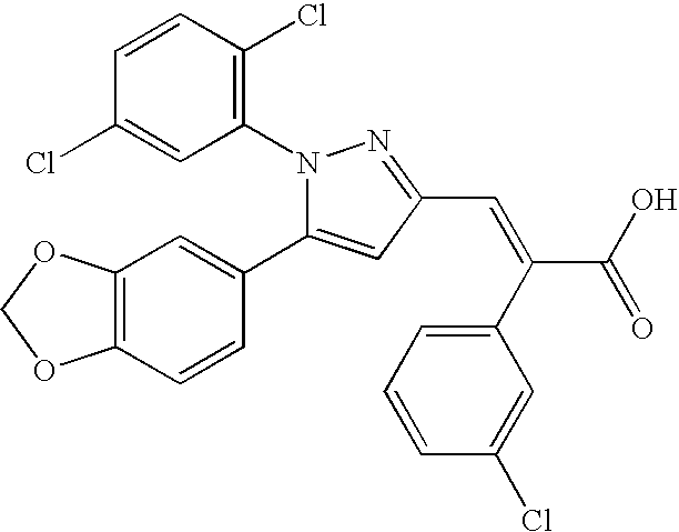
C1=CC(Cl)=C(N2N=C(C=C(C3=CC=CC(Cl)=C3)C(O)=O)C=C2C2=CC3=C(C=C2)OCO3)C=C1Cl
